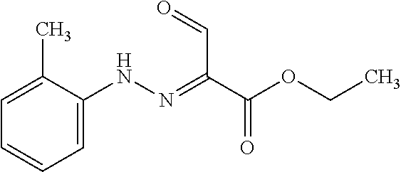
C1=CC=C(NN=C(C(OCC)=O)C=O)C(C)=C1
